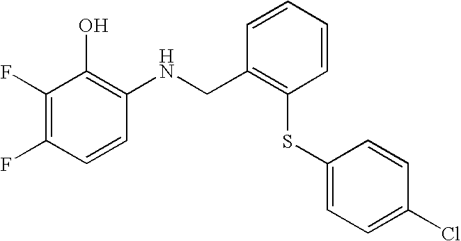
C1=CC(NCC2=C(SC3=CC=C(Cl)C=C3)C=CC=C2)=C(O)C(F)=C1F
